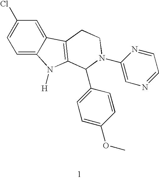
C1=C2C(=CC(Cl)=C1)C1=C(N2[H])C(C2=CC=C(OC)C=C2)N(C2=CN=CC=N2)CC1
